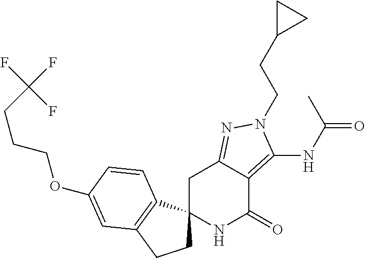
C1C2(C3=C(C1)C=C(OCCCC(F)(F)F)C=C3)NC(=O)C1=C(NC(=O)C)N(CCC3CC3)N=C1C2
